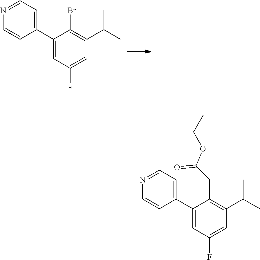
N1=CC=C(C2=CC(F)=CC(C(C)C)=C2Br)C=C1.N1=CC=C(C2=CC(F)=CC(C(C)C)=C2CC(=O)OC(C)(C)C)C=C1
